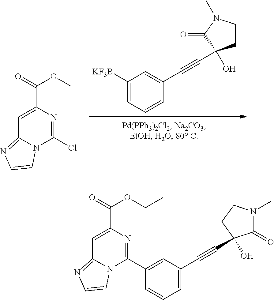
C1CN(C)C(=O)C1(O)C#CC1=CC([KF3B])=CC=C1.C12=NC=CN1C(Cl)=NC(C(=O)OC)=C2.C12=NC=CN1C(C1=CC(C#CC3(O)C(=O)N(C)CC3)=CC=C1)=NC(C(=O)OCC)=C2
